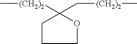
C1CCOC1([(CH2)2]C)C[(CH2)2]C
